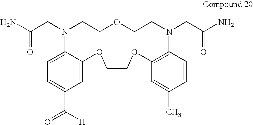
C(CN1CCOCCN(CC(N)=O)C2=C(C=C(C)C=C2)OCCOC2=CC(C([H])=O)=CC=C12)(N)=O
